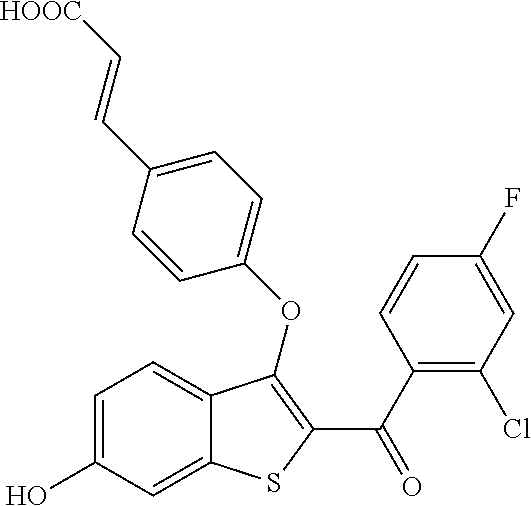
C1=C(O)C=C2C(=C1)C(OC1=CC=C(C=C[HOOC])C=C1)=C(C(C1=C(Cl)C=C(F)C=C1)=O)S2
